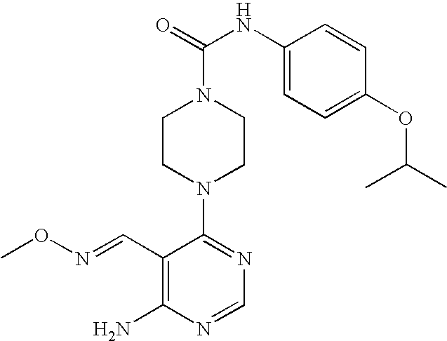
C1CN(C2=NC=NC(N)=C2C=NOC)CCN1C(=O)NC1=CC=C(OC(C)C)C=C1
